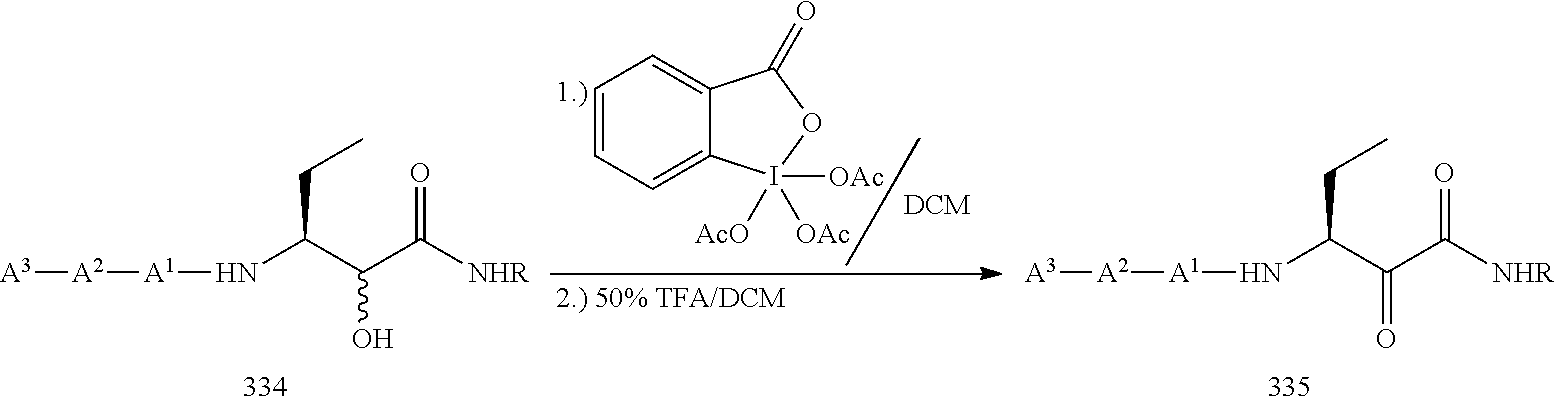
N(C(C(C(=O)[NHR])O)CC)[A1][A2][A3].C1=CC=C2C(=C1)C(=O)OI2([OAc])([AcO])[OAc].N(C(C(C(=O)[NHR])=O)CC)[A1][A2][A3]
